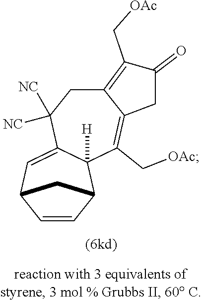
C1=CC2C3([H])C(=CC1C2)C([NC])([NC])CC1=C(C[OAc])C(=O)CC1=C3C[OAc]
